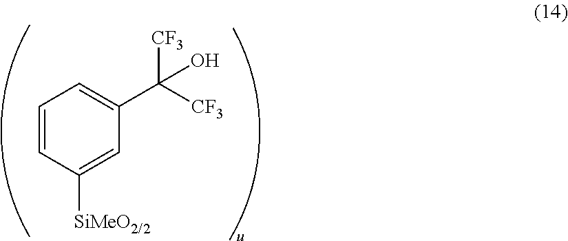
C1=CC([SiMeO2/2])=CC(C([CF3])([CF3])O)=C1
